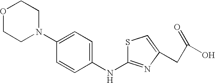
O1CCN(C2=CC=C(NC3=NC(CC(O)=O)=CS3)C=C2)CC1
